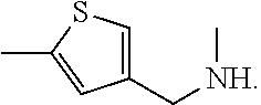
C1(C[NH]C)=CSC(C)=C1
